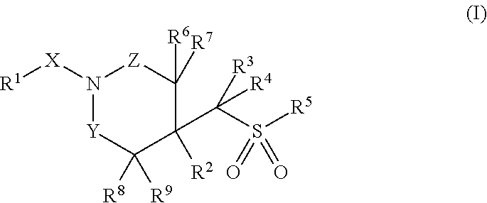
N1([X][R1])[Y]C([R8])([R9])C([R2])(C(S([R5])(=O)=O)([R3])[R4])C([R6])([R7])[Z]1
